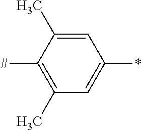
C1=C(C)C([#])=C(C)C=C1*
